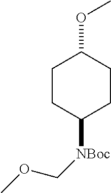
C1CC([NBoc]COC)CCC1OC
